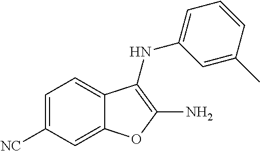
C12=CC([NC])=CC=C1C(NC1=CC=CC(C)=C1)=C(N)O2
